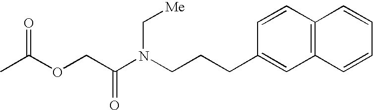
C(CCC1=CC2=C(C=C1)C=CC=C2)N(C(COC(C)=O)=O)C[Me]
